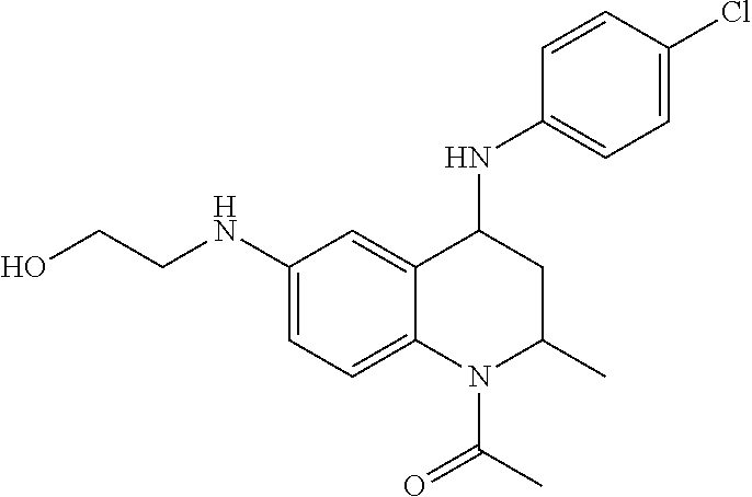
C1(NCCO)=CC=C2C(=C1)C(NC1=CC=C(Cl)C=C1)CC(C)N2C(C)=O
